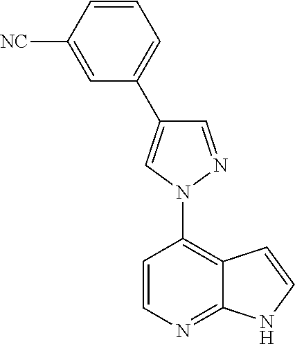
N1(C2=C3C(=NC=C2)NC=C3)N=CC(C2=CC=CC([NC])=C2)=C1
